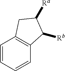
C1=CC=CC2=C1CC([Ra])C2[Rb]
